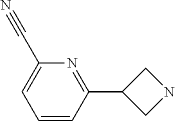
C1=CC(C2CNC2)=NC(C#N)=C1
